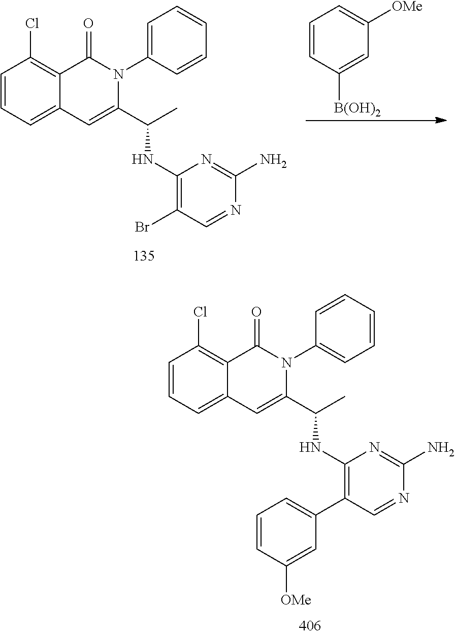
C1=CC=C2C(=C1Cl)C(=O)N(C1=CC=CC=C1)C(C(C)NC1=C(C3=CC=CC([OMe])=C3)C=NC(N)=N1)=C2.C1=CC=C2C(=C1Cl)C(=O)N(C1=CC=CC=C1)C(C(C)NC1=C(Br)C=NC(N)=N1)=C2.C1=CC([B(OH)2])=CC([OMe])=C1
